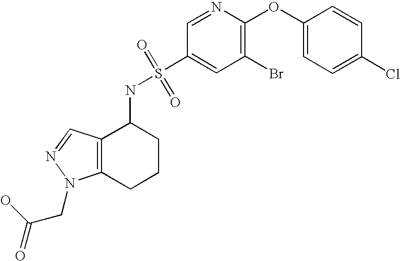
C1(OC2=CC=C(Cl)C=C2)=C(Br)C=C(S(NC2C3=C(CCC2)N(CC(=O)O)N=C3)(=O)=O)C=N1
